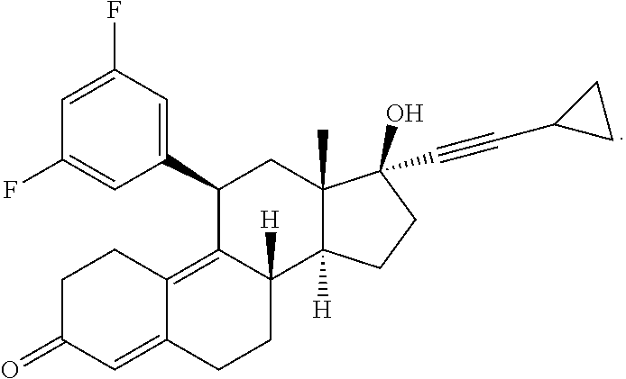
C1=C(F)C=C(F)C=C1C1CC2(C)C([H])(C3([H])CCC4=CC(=O)CCC4=C13)CCC2(O)C#CC1CC1
